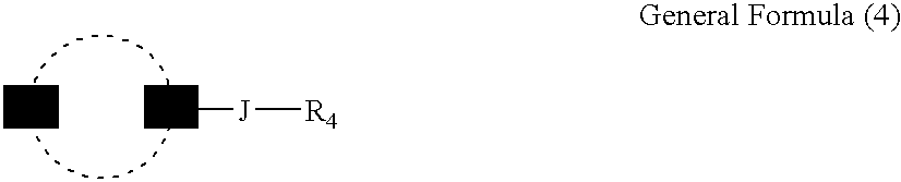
N[J][R4]
